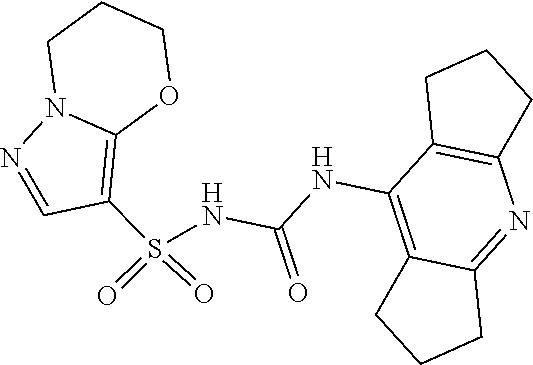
C(NC1=C2C(=NC3=C1CCC3)CCC2)(=O)NS(C1=C2N(N=C1)CCCO2)(=O)=O
